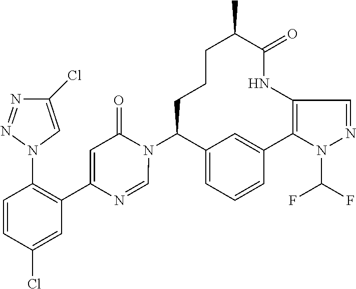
C12=CC=CC(=C1)C1=C(NC(=O)C(C)CCCC2N2C(=O)C=C(C3=C(N4C=C(Cl)N=N4)C=CC(Cl)=C3)N=C2)C=NN1C(F)F
